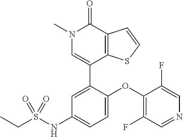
C1=CSC2=C1C(=O)N(C)C=C2C1=CC(NS(CC)(=O)=O)=CC=C1OC1=C(F)C=NC=C1F
